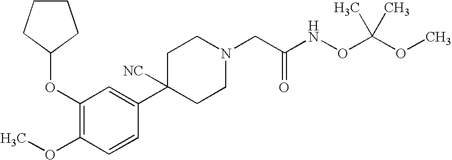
C1(OC2CCCC2)=C(OC)C=CC(C2([NC])CCN(CC(NOC(OC)(C)C)=O)CC2)=C1
